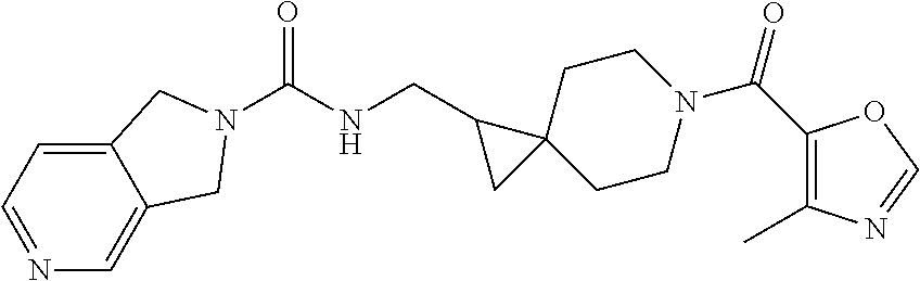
O=C(C1=C(C)N=CO1)N1CCC2(CC1)C(CNC(=O)N1CC3=CN=CC=C3C1)C2
